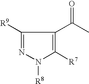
C1([R9])=NN([R8])C([R7])=C1C(C)=O
